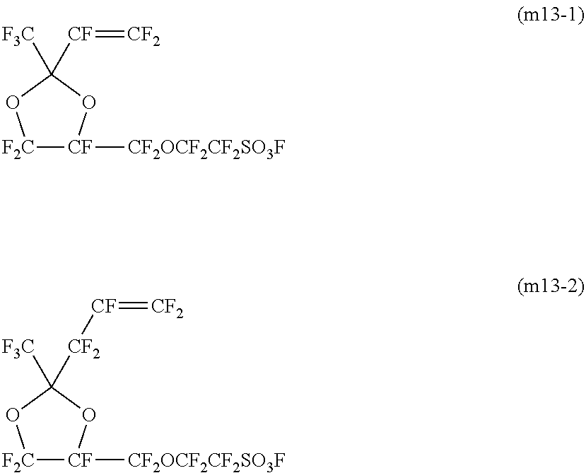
[F2C]1[CF]([CF2OCF2CF2SO3F])OC([F3C])([CF]=[CF2])O1.[F2C]1[CF]([CF2OCF2CF2SO3F])OC([F3C])([CF2][CF]=[CF2])O1
